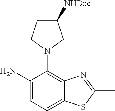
C1(N)=CC=C2C(=C1N1CC([NHBoc])CC1)N=C(C)S2
